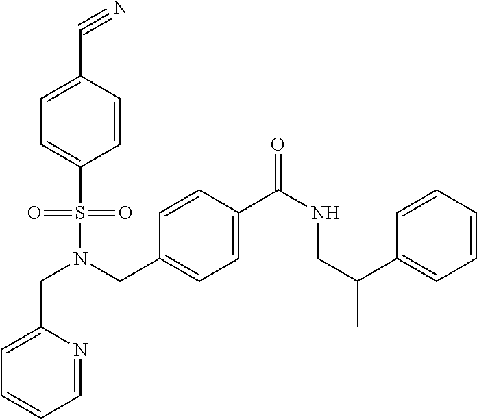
C1=C(CN(S(=O)(=O)C2=CC=C(C#N)C=C2)CC2=CC=C(C(NCC(C)C3=CC=CC=C3)=O)C=C2)N=CC=C1
